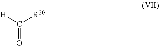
[H]C([R20])=O
